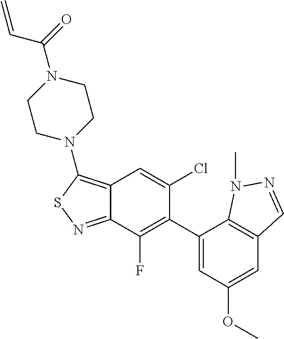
C12=C(N3CCN(C(=O)C=C)CC3)SN=C1C(F)=C(C1=CC(OC)=CC3=C1N(C)N=C3)C(Cl)=C2
